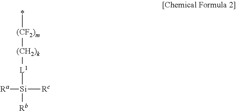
*[(CF2)m][(CH2)k][L1][Si]([Rc])([Ra])[Rb]
